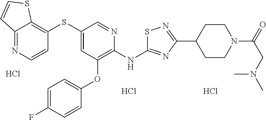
C12=NC=CC(SC3=CC(OC4=CC=C(F)C=C4)=C(NC4=NC(C5CCN(C(=O)CN(C)C)CC5)=NS4)N=C3)=C1SC=C2.Cl.Cl.Cl
